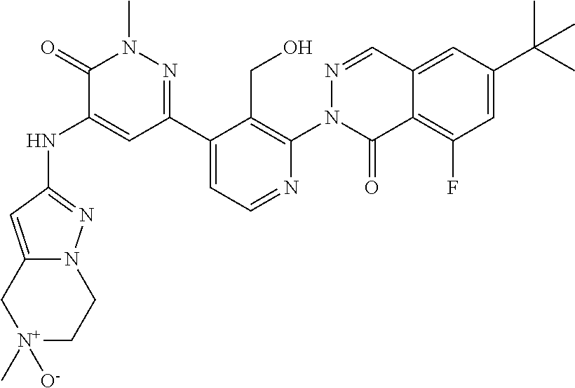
N(C1=CC(C2=CC=NC(N3N=CC4=CC(C(C)(C)C)=CC(F)=C4C3=O)=C2CO)=NN(C)C1=O)C1=NN2C(=C1)C[N+](C)([O-])CC2
